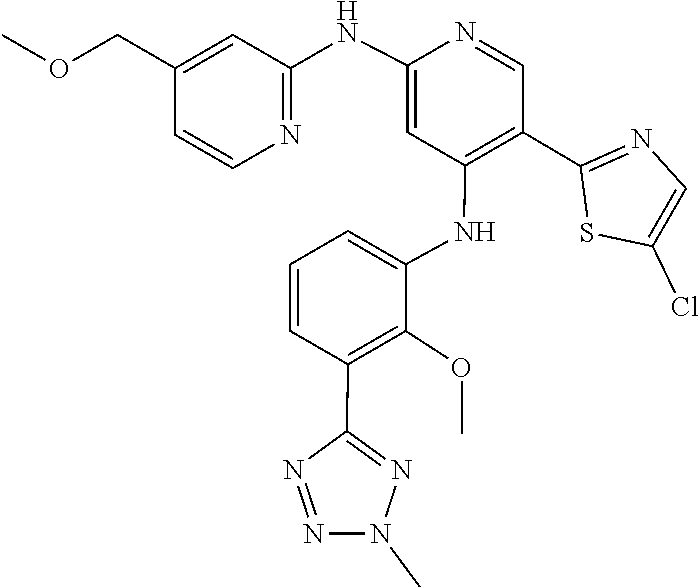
CN1N=NC(C2=C(OC)C(NC3=C(C4=NC=C(Cl)S4)C=NC(NC4=NC=CC(COC)=C4)=C3)=CC=C2)=N1
